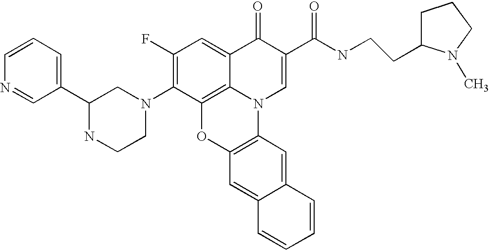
C1(F)=C(N2CC(C3=CC=CN=C3)NCC2)C2=C3C(=C1)C(=O)C(C(NCCC1CCCN1C)=O)=CN3C1=C(O2)C=C2C(=C1)C=CC=C2
